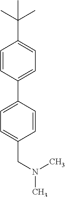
C1=CC(C2=CC=C(CN(C)C)C=C2)=CC=C1C(C)(C)C
